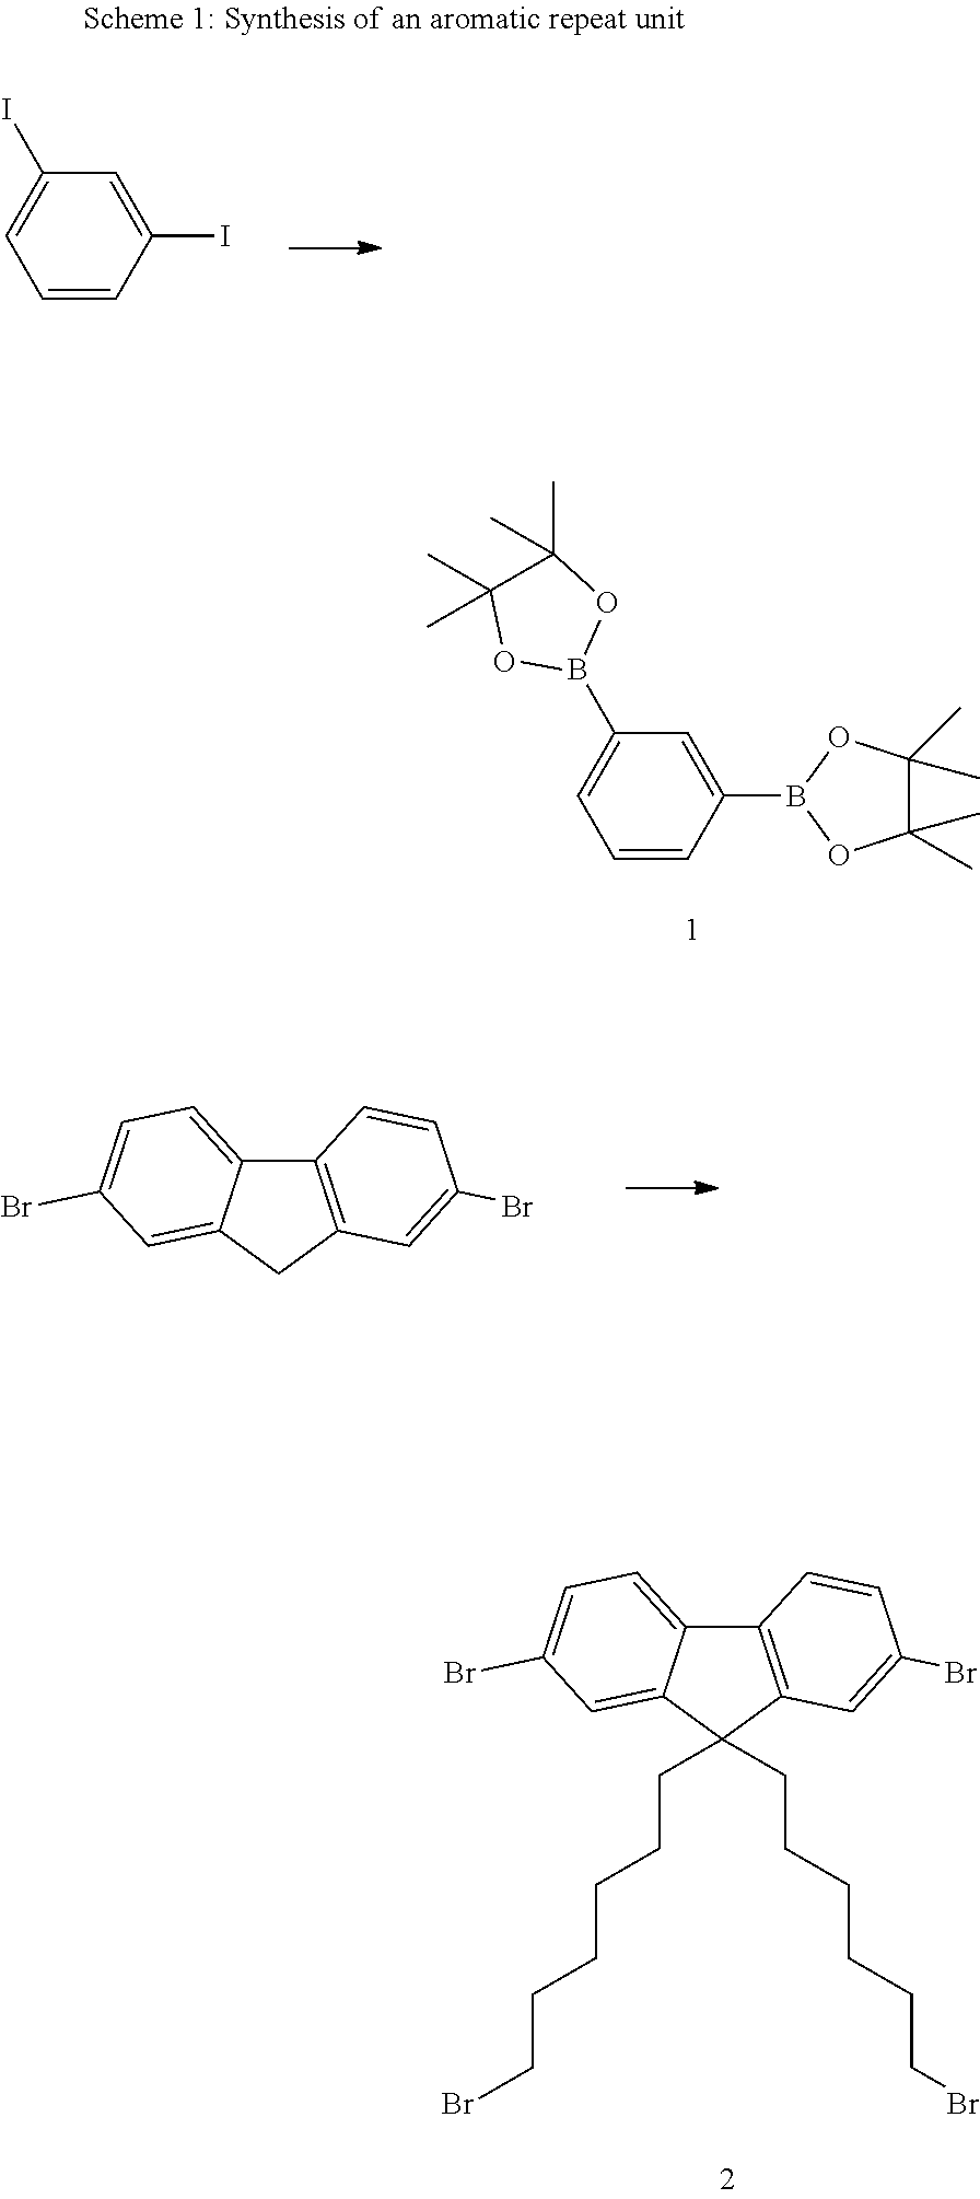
C1(I)=CC(I)=CC=C1.C1(B2OC(C)(C)C(C)(C)O2)=CC(B2OC(C)(C)C(C)(C)O2)=CC=C1.C12=C(CC3=CC(Br)=CC=C13)C=C(Br)C=C2.C12=C(C(CCCCCCBr)(CCCCCCBr)C3=CC(Br)=CC=C13)C=C(Br)C=C2
